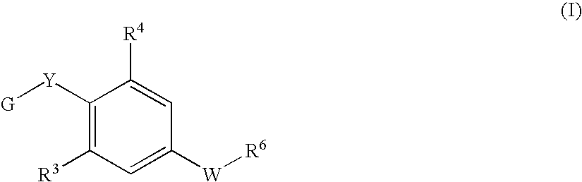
C1([Y][G])=C([R3])C=C([W][R6])C=C1[R4]
